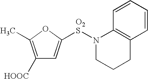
C1([HOOC])=C(C)OC([O2S]N2CCCC3=C2C=CC=C3)=C1
